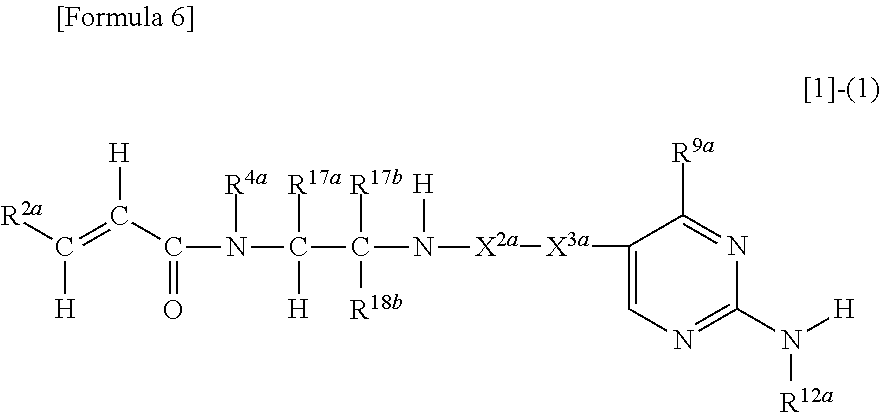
C1([X3a][X2a]N([H])C([R17b])([R18b])C([R17a])([H])N([R4a])C(=O)C(=C([R2a])[H])[H])=CN=C(N([H])[R12a])N=C1[R9a]
